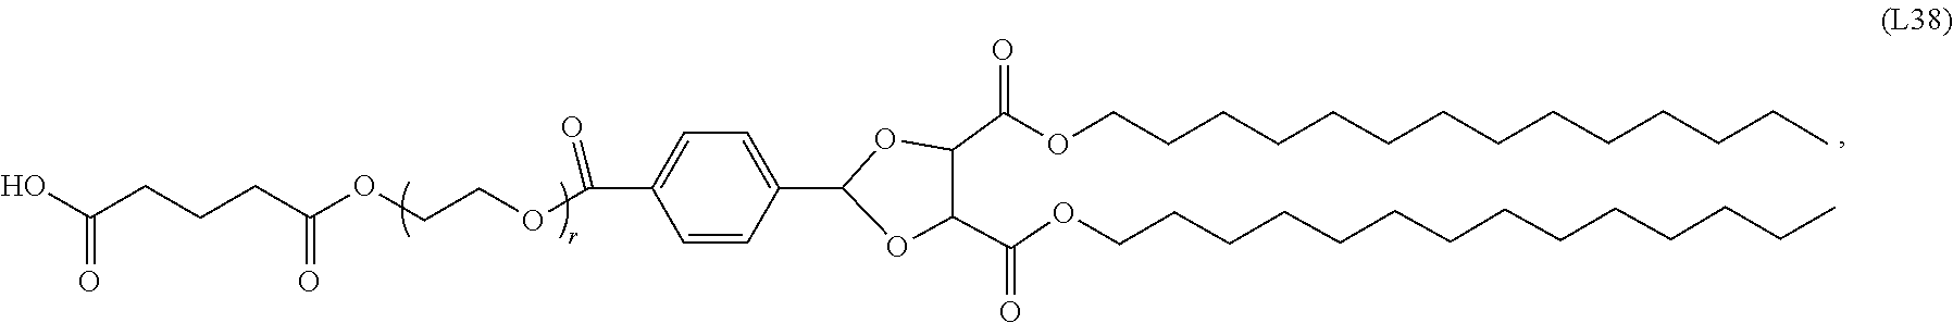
C(CCC)CCCCCCCCCCOC(C1OC(C2=CC=C(C(OCCOC(CCCC(=O)O)=O)=O)C=C2)OC1C(=O)OCCCCCCCCCCCCCC)=O
